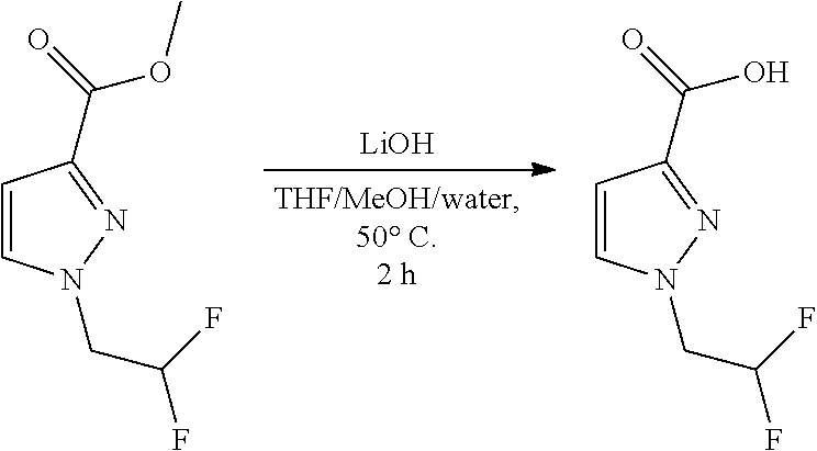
[LiOH].C1=CN(CC(F)F)N=C1C(=O)OC.C1=CN(CC(F)F)N=C1C(=O)O
